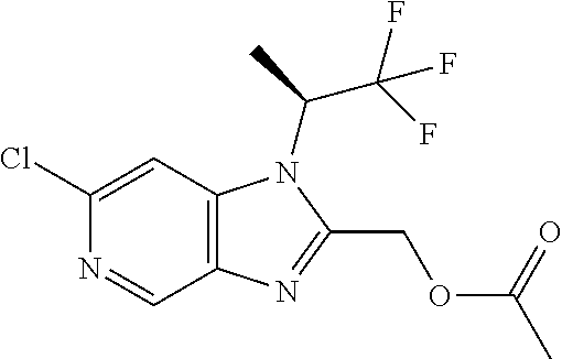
C12=C(C=C(Cl)N=C1)N(C(C(F)(F)F)C)C(COC(C)=O)=N2
